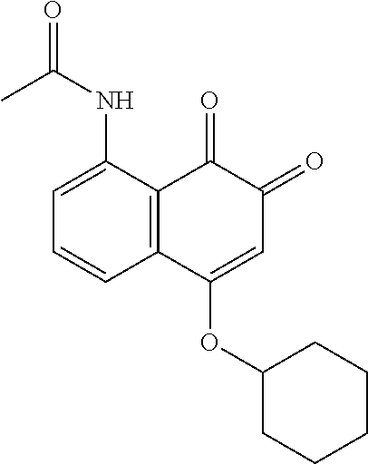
C12=C(C(NC(C)=O)=CC=C1)C(=O)C(=O)C=C2OC1CCCCC1
